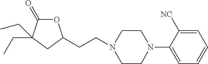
C1=C([NC])C(N2CCN(CCC3OC(=O)C(CC)(CC)C3)CC2)=CC=C1
